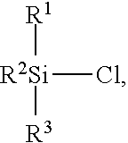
[R2Si](Cl)([R1])[R3]
